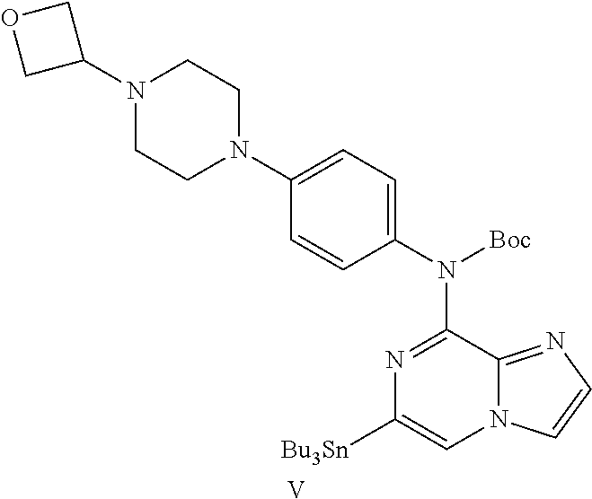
C1(N(C2=NC([Bu3Sn])=CN3C2=NC=C3)[Boc])=CC=C(N2CCN(C3COC3)CC2)C=C1.[V]
